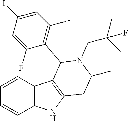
C1=CC2=C(C=C1)NC1=C2C(C2=C(F)C=C(I)C=C2F)N(CC(C)(C)F)C(C)C1
